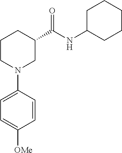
C1CN(C2=CC=C([OMe])C=C2)CC(C(NC2CCCCC2)=O)C1
